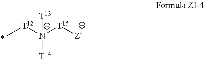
C[T12][N+]([T15][Z4])([T13])[T14]
